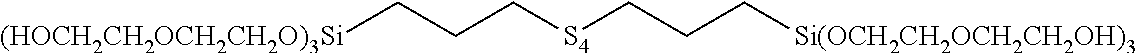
[(HOCH2CH2OCH2CH2O)3Si]CCC[S4]CCC[Si(OCH2CH2OCH2CH2OH)3]
